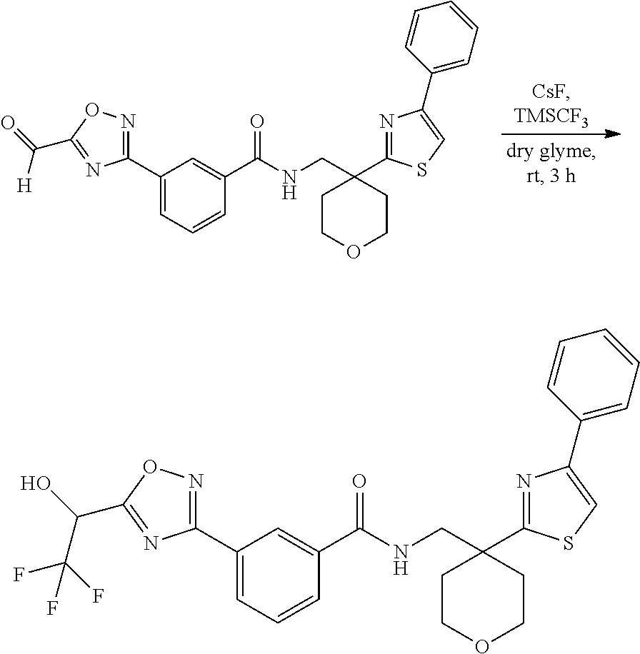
C1(C2=NOC(C(=O)[H])=N2)=CC=CC(C(=O)NCC2(C3=NC(C4=CC=CC=C4)=CS3)CCOCC2)=C1.C1(C2=NOC(C(O)C(F)(F)F)=N2)=CC=CC(C(=O)NCC2(C3=NC(C4=CC=CC=C4)=CS3)CCOCC2)=C1
